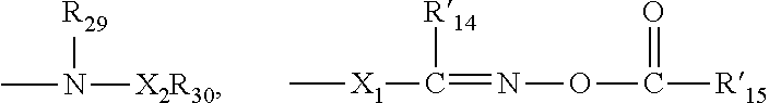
C[X1]C(=NOC([R15])=O)[R14].CN([X2R30])[R29]
